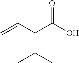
C=CC(C(O)=O)C(C)C
